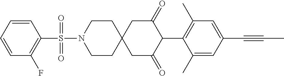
C1CN(S(=O)(=O)C2=C(F)C=CC=C2)CCC12CC(=O)C(C1=C(C)C=C(C#CC)C=C1C)C(=O)C2
